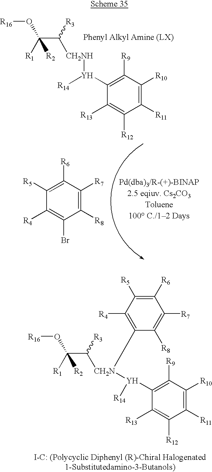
C(C([R2])(O[R16])[R1])([R3])[CH2NH][Y](C1=C([R9])C([R10])=C([R11])C([R12])=C1[R13])[R14].C1([R5])=C([R6])C([R7])=C([R8])C(Br)=C1[R4].C([R2])(C([R3])[CH2N]([Y](C1=C([R9])C([R10])=C([R11])C([R12])=C1[R13])[R14])C1=C([R4])C([R5])=C([R6])C([R7])=C1[R8])(O[R16])[R1]
